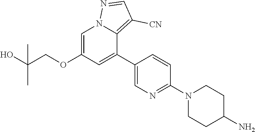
O(C1=CN2C(=C([CN])C=N2)C(C2=CN=C(N3CCC(N)CC3)C=C2)=C1)CC(C)(O)C
